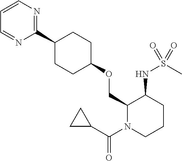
C1(C2CCC(OCC3N(C(C4CC4)=O)CCCC3NS(C)(=O)=O)CC2)=NC=CC=N1
